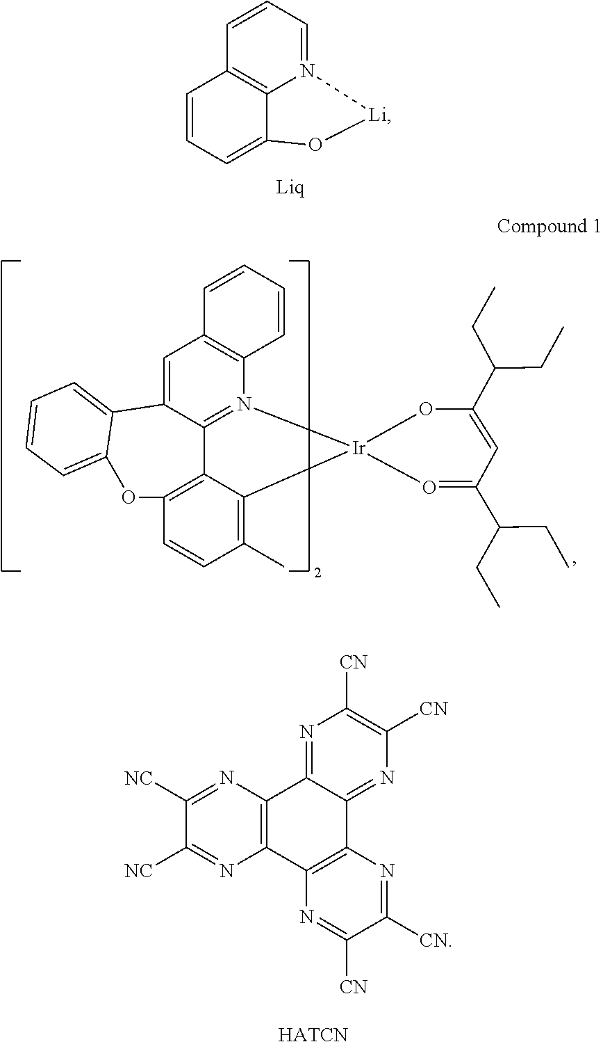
C1=CC=N2C3=C1C=CC=C3O[Li]2.C1([NC])=NC2=C(N=C1[NC])C1=C(C3=NC([CN])=C([CN])N=C23)N=C([CN])C([CN])=N1.[HATCN].C1=C2C3=N(C4=C1C=CC=C4)[Ir]1(C4=C(C)C=CC(=C34)OC3=CC=CC=C23)O=C(C(CC)CC)C=C(C(CC)CC)O1
